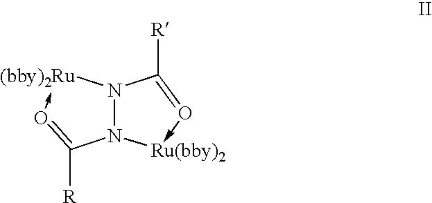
N12N([(bby)2Ru]-O=C1[R])C([R])=O->[Ru(bby)2]2
